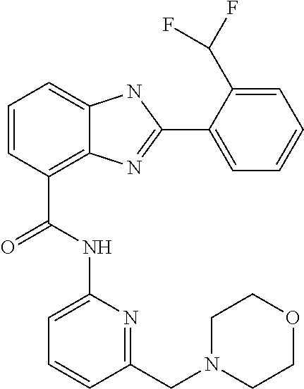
C1=CC(C(=O)NC2=CC=CC(CN3CCOCC3)=N2)=C2C(=C1)NC(C1=CC=CC=C1C(F)F)=N2
